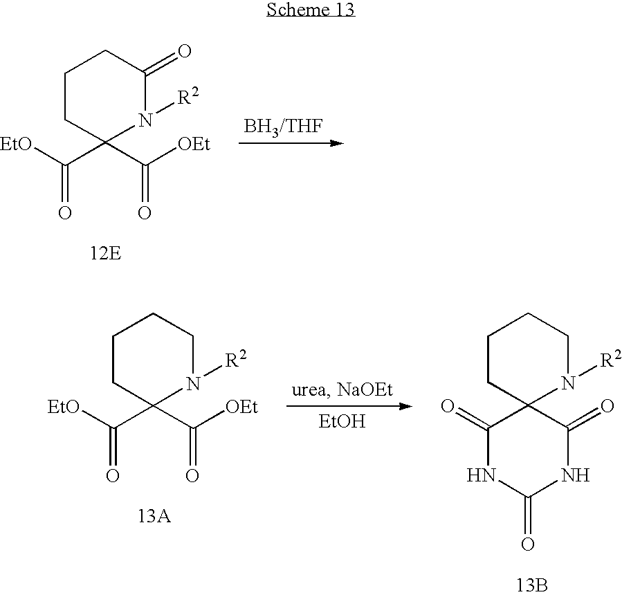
[EtO]C(C1(C([OEt])=O)N([R2])CCCC1)=O.[EtOH].C1CC2(N([R2])CC1)C(=O)NC(=O)NC2=O.[13B].[EtO]C(C1(C([OEt])=O)N([R2])C(=O)CCC1)=O
